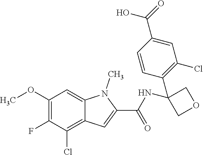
C1(OC)=C(F)C(Cl)=C2C(=C1)N(C)C(C(=O)NC1(C3=C(Cl)C=C(C(O)=O)C=C3)COC1)=C2
